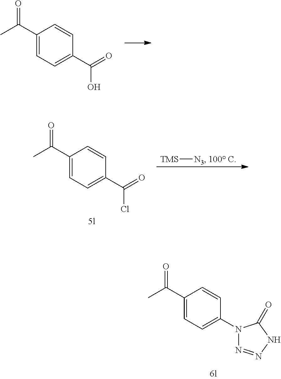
C1(C(C)=O)=CC=C(C(=O)O)C=C1.[TMS][N3].[100 C].C1(C(C)=O)=CC=C(C(=O)Cl)C=C1.C1(C(C)=O)=CC=C(N2N=NNC2=O)C=C1
